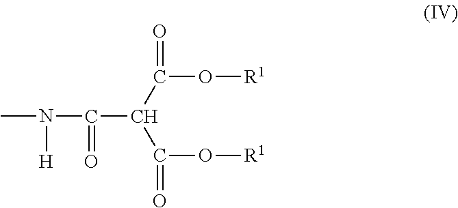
CN([H])C(C(C(O[R1])=O)C(O[R1])=O)=O
